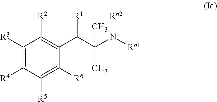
C1([R3])=C([R4])C([R5])=C([R6])C(C(C(N([Rn1])[Rn2])(C)C)[R1])=C1[R2]
